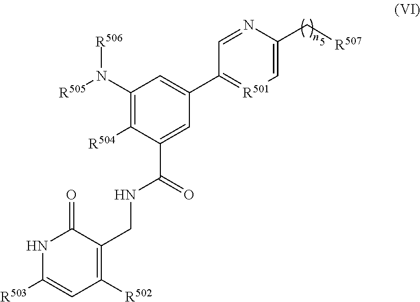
C1=C(C[R507])N=CC(C2=CC(N([R505])[R506])=C([R504])C(C(=O)NCC3=C([R502])C=C([R503])NC3=O)=C2)=[R501]1
